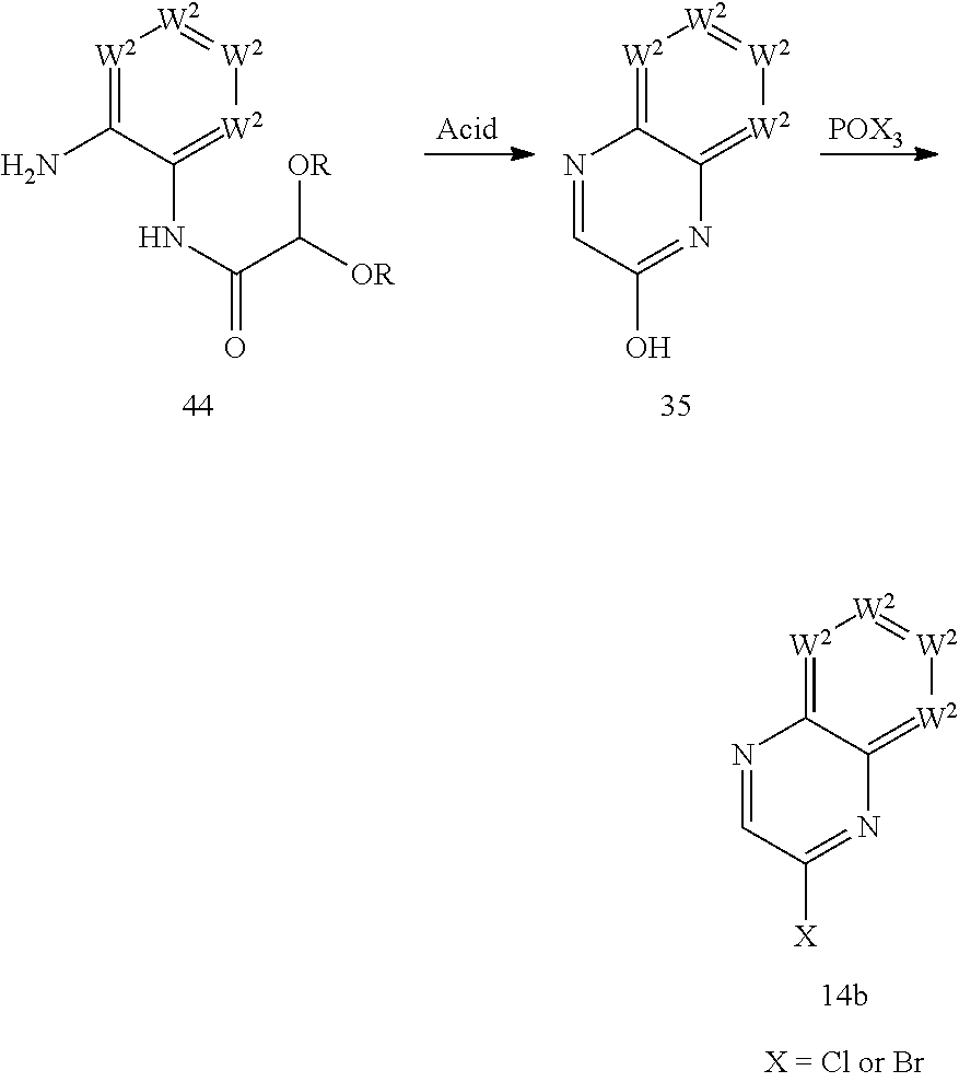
[W2]1=C2C(=[W2][W2]=[W2]1)N=C([X])C=N2.[W2]1=C(N)C(NC(C([OR])[OR])=O)=[W2][W2]=[W2]1.[POX3].[W2]1=C2C(=[W2][W2]=[W2]1)N=C(O)C=N2
